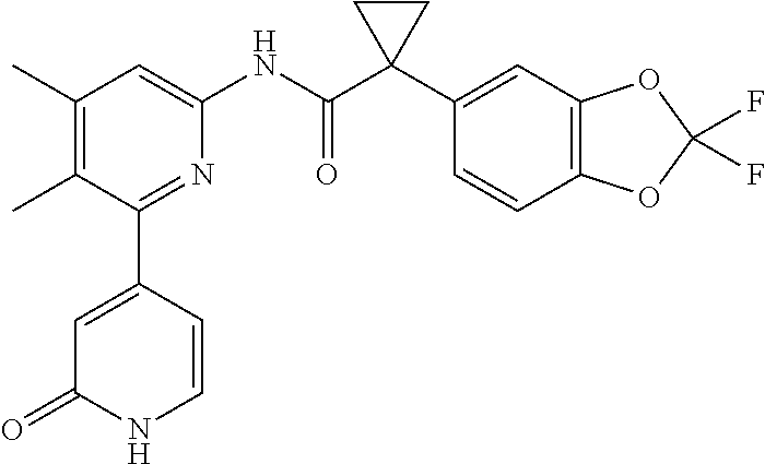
C1(C)=C(C)C(C2=CC(=O)NC=C2)=NC(NC(C2(C3=CC4=C(C=C3)OC(F)(F)O4)CC2)=O)=C1
